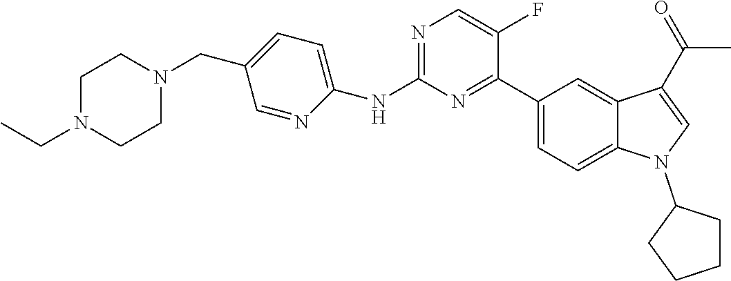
C1(NC2=CC=C(CN3CCN(CC)CC3)C=N2)=NC=C(F)C(C2=CC=C3C(=C2)C(C(C)=O)=CN3C2CCCC2)=N1
